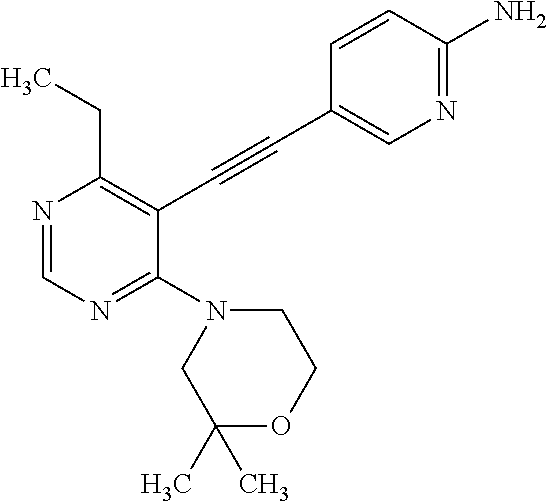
N1=CN=C(N2CC(C)(C)OCC2)C(C#CC2=CN=C(N)C=C2)=C1CC
